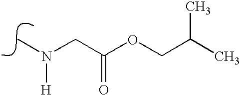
N(C)(CC(OCC(C)C)=O)[H]
